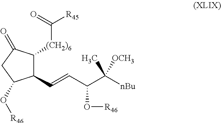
C1(C=CC(O[R46])C([nBu])(C)[OCH3])C([(CH2)6]C([R45])=O)C(=O)CC1O[R46]
